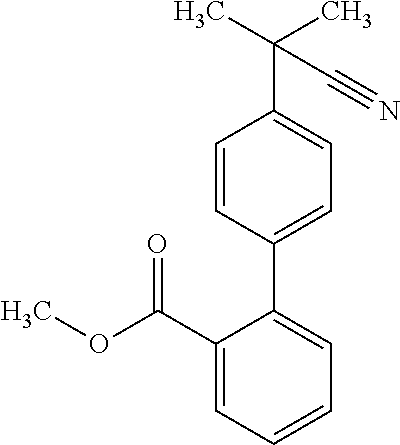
O(C(C1=CC=CC=C1C1=CC=C(C(C)(C)C#N)C=C1)=O)C
